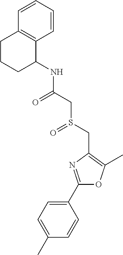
C1(C2=CC=C(C)C=C2)=NC(CS(CC(NC2C3=C(CCC2)C=CC=C3)=O)=O)=C(C)O1
